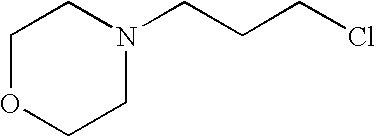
C1OCCN(CCCCl)C1
